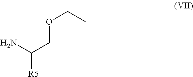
C([R5])(N)COCC
